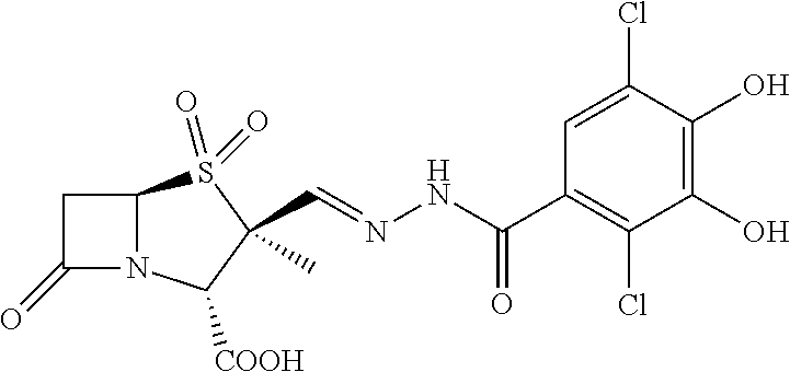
C1C(=O)N2C1S(=O)(=O)C(C)(C=NNC(=O)C1=C(Cl)C(O)=C(O)C(Cl)=C1)C2[COOH]
